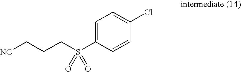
C1=C(S(CCC[NC])(=O)=O)C=CC(Cl)=C1
